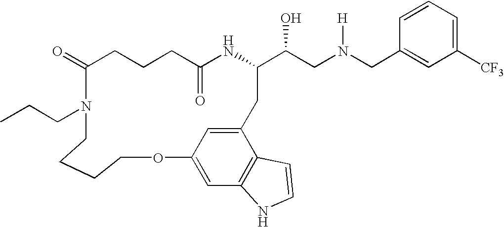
C1C(=O)NC(C(CN(CC2=CC([CF3])=CC=C2)[H])O)CC2=CC(=CC3=C2C=CN3)OCCCCN(CCC)C(=O)CC1
